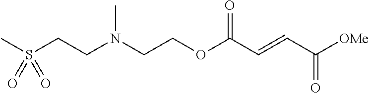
N(CCOC(C=CC([OMe])=O)=O)(CCS(C)(=O)=O)C
